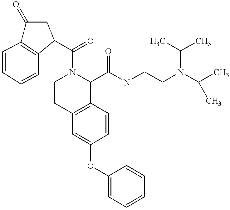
O(C1=CC2=C(C=C1)C(C(NCCN(C(C)C)C(C)C)=O)N(C(=O)C1C3=C(C(=O)C1)C=CC=C3)CC2)C1=CC=CC=C1
